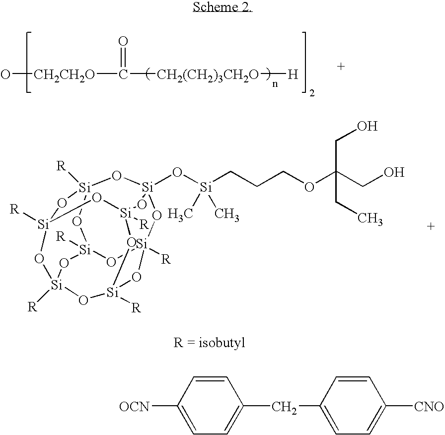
O1[Si]2([R])O[Si]3(O[Si](CCCOC(CO)(CO)CC)(C)C)O[Si]4([R])O[Si]1([R])O[Si]1([R])O[Si]([R])(O4)O[Si]([R])(O3)O[Si]([R])(O1)O2.O[CH2CH2O]C([CH2(CH2)3CH2O][H])=O.[OCN]C1=CC=C(CC2=CC=C([CNO])C=C2)C=C1
